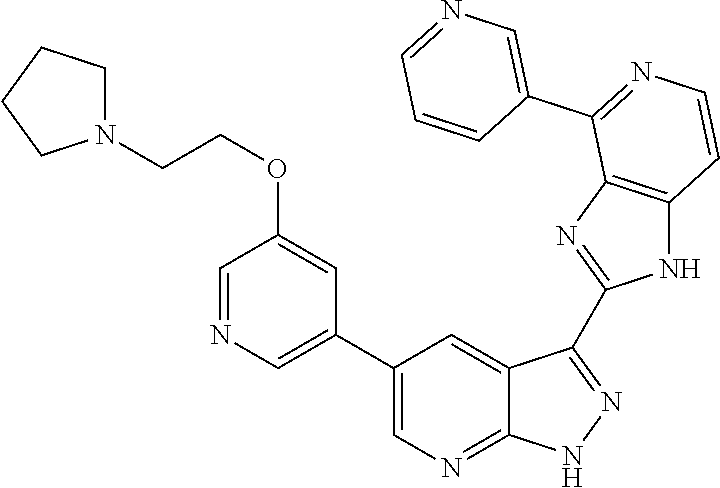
C1=NC=C(C2=CN=C3C(=C2)C(C2=NC4=C(N2)C=CN=C4C2=CN=CC=C2)=N[N H]3)C=C1OCCN1CCCC1
